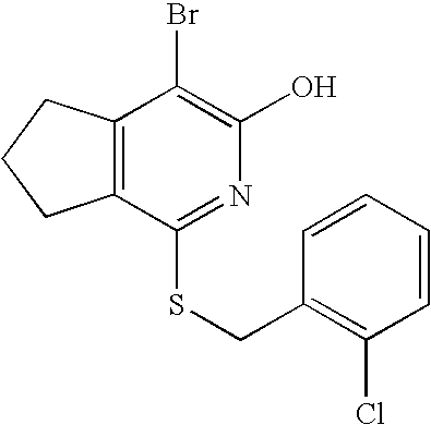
C12=C(C(Br)=C(O)N=C1SCC1=C(Cl)C=CC=C1)CCC2
